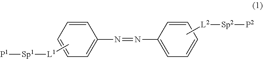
C1=CC=CC=C1N=NC1=CC=CC=C1.C[L1][Sp1][P1].C[L2][Sp2][P2]
